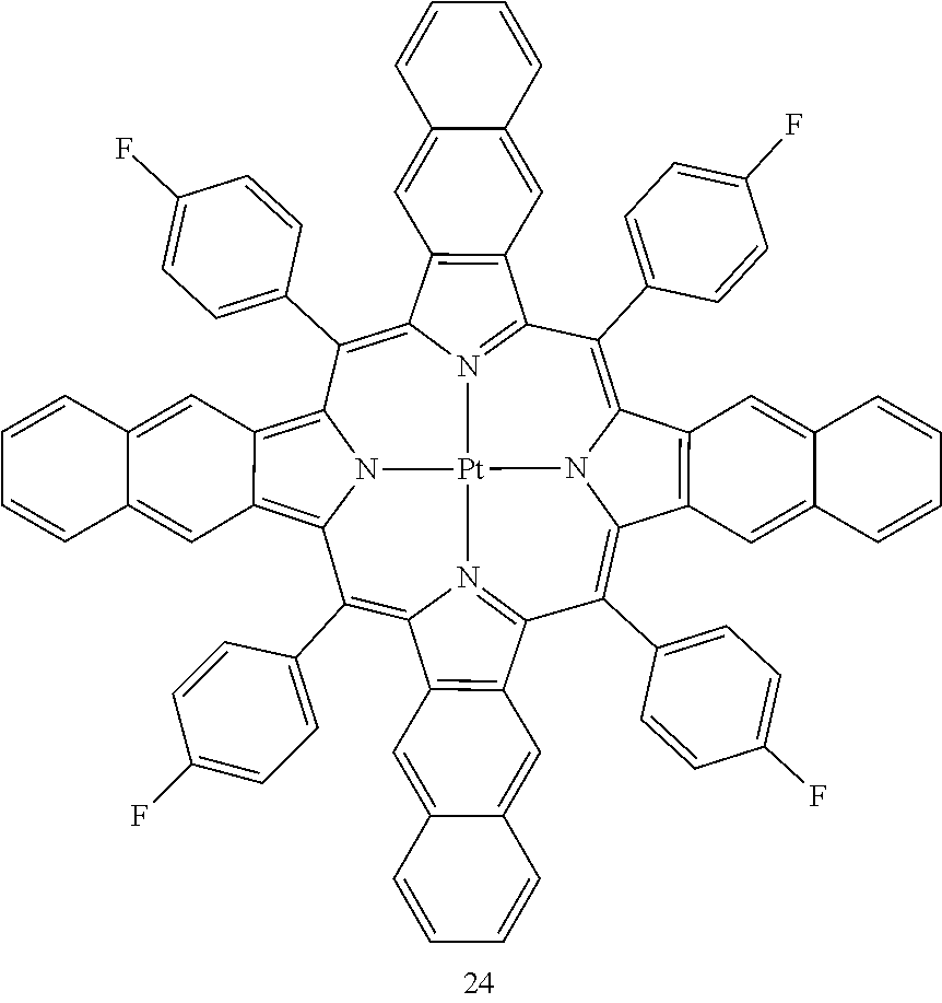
C1(C2=CC=C(F)C=C2)=C2N3C(=C(C4=CC=C(F)C=C4)C4=N5C(=C(C6=CC=C(F)C=C6)C6=C7C(=C8N6[Pt]35N3=C1C1=C(C3=C8C3=CC=C(F)C=C3)C=C3C(=C1)C=CC=C3)C=C1C(=C7)C=CC=C1)C1=C4C=C3C(=C1)C=CC=C3)C1=C2C=C2C(=C1)C=CC=C2
